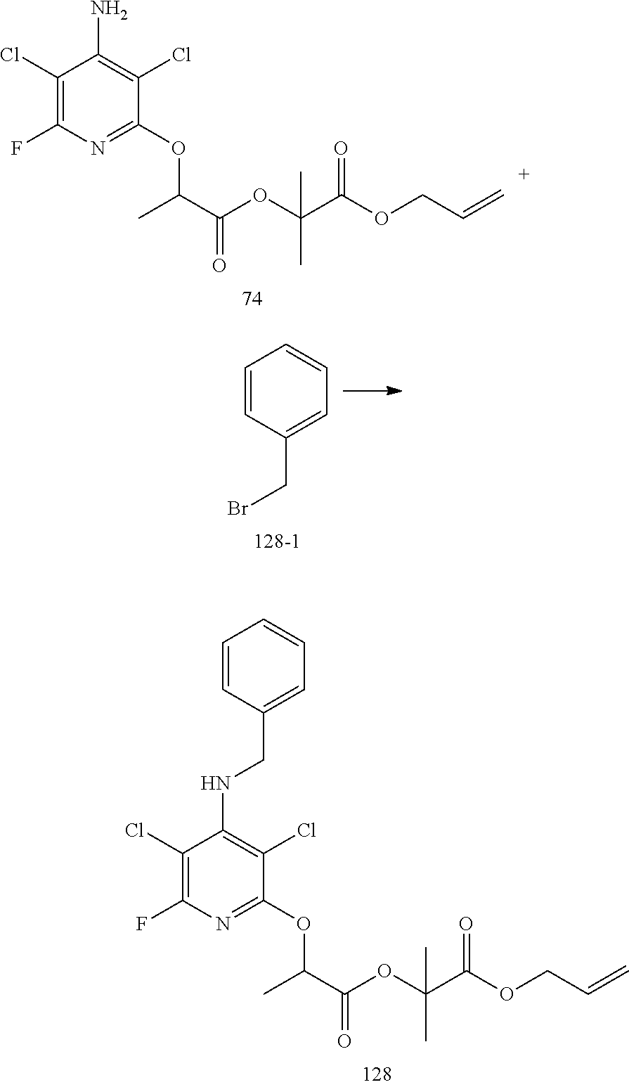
C(C(=O)OC(C(=O)OCC=C)(C)C)(C)OC1=NC(F)=C(Cl)C(N)=C1Cl.BrCC1=CC=CC=C1.C(C(=O)OC(C(=O)OCC=C)(C)C)(C)OC1=NC(F)=C(Cl)C(NCC2=CC=CC=C2)=C1Cl
